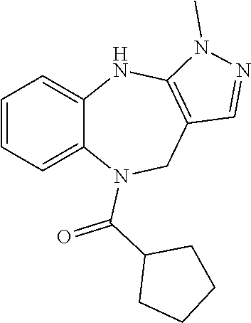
C1=CC=C2C(=C1)NC1=C(CN2C(C2CCCC2)=O)C=NN1C
